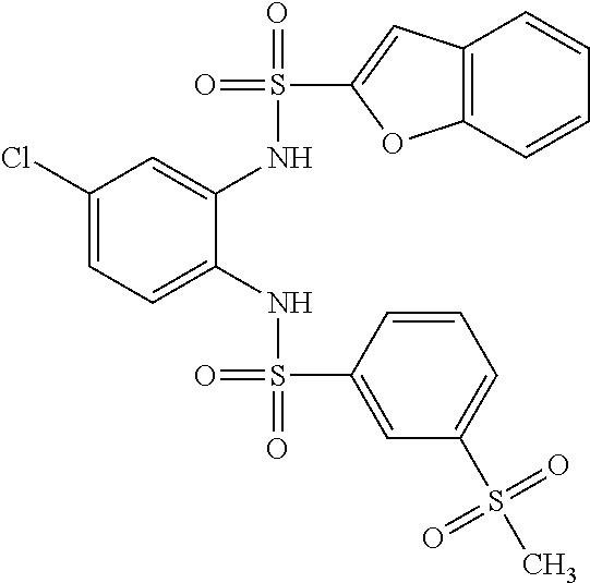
C1(Cl)=CC=C(NS(=O)(=O)C2=CC(S(C)(=O)=O)=CC=C2)C(NS(=O)(C2=CC3=C(O2)C=CC=C3)=O)=C1
